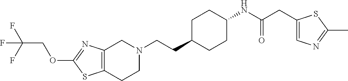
C12=C(CCN(CCC3CCC(NC(CC4=CN=C(C)S4)=O)CC3)C1)SC(OCC(F)(F)F)=N2
